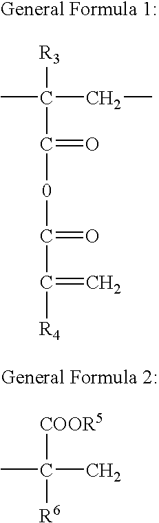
CC(CC)([R3])C(=O)[0]C(=O)C(=C)[R4].[COOR5]C(C)([R6])C
